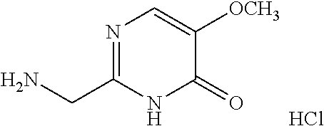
N1=C(CN)NC(=O)C([OCH3])=C1.Cl
